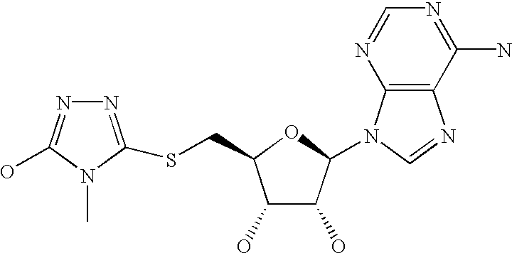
C1(O)C(O)C(N2C3=C(N=C2)C(N)=NC=N3)OC1CSC1=NN=C(O)N1C
